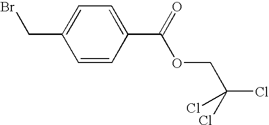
C1=C(CBr)C=CC(C(=O)OCC(Cl)(Cl)Cl)=C1
